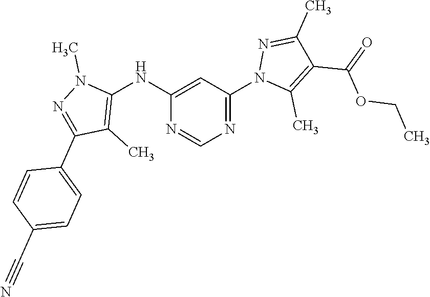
N1=C(N2C(C)=C(C(OCC)=O)C(C)=N2)C=C(NC2=C(C)C(C3=CC=C(C#N)C=C3)=NN2C)N=C1
